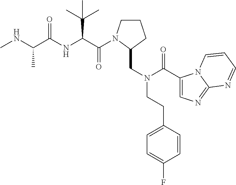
CNC(C(NC(C(=O)N1CCCC1CN(CCC1=CC=C(F)C=C1)C(C1=CN=C2N1C=CC=N2)=O)C(C)(C)C)=O)C
